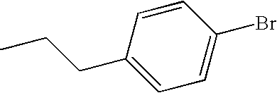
C1(CCC)=CC=C(Br)C=C1
